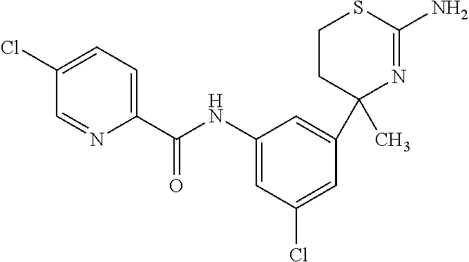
C1CC(C2=CC(NC(C3=CC=C(Cl)C=N3)=O)=CC(Cl)=C2)(C)N=C(N)S1
